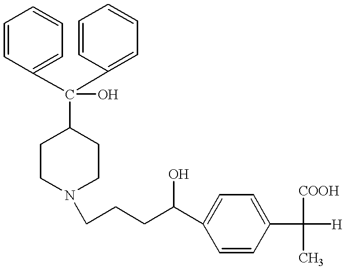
C1CN(CCCC(C2=CC=C(C([COOH])(C)[H])C=C2)O)CCC1C(C1=CC=CC=C1)(C1=CC=CC=C1)O
